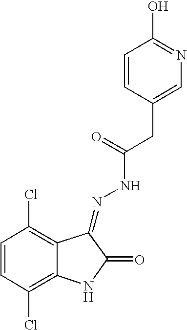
C1=CC(Cl)=C2C(=C1Cl)C(=NNC(CC1=CN=C(O)C=C1)=O)C(=O)N2
